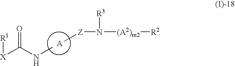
C[Z]N([R3])[(A2)m2][R2].CNC([X][R1])=O
